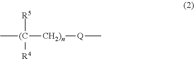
C[(C]([CH2)n][Q]C)([R5])[R4]
